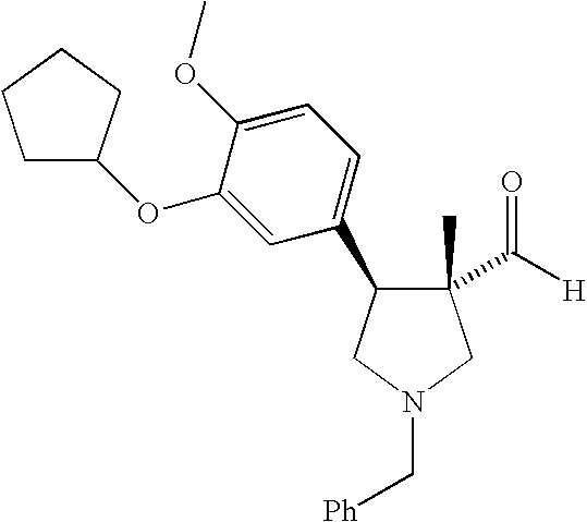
C1(C([H])=O)(C)C(C2=CC=C(OC)C(OC3CCCC3)=C2)CN(C[Ph])C1
